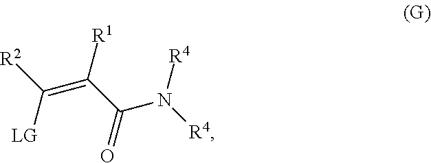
[LG]C(=C(C(=O)N([R4])[R4])[R1])[R2]
